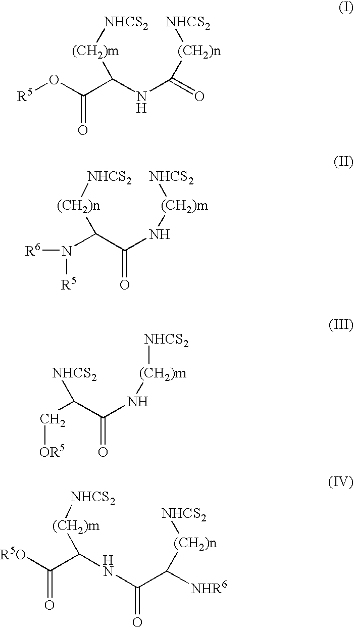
[R5]OC(C(NC(=O)[(CH2)n][NHCS2])[(CH2)m][NHCS2])=O.C(C(N[(CH2)m][NHCS2])=O)([(CH2)n][NHCS2])N([R5])[R6].C(C(N[(CH2)m][NHCS2])=O)([NHCS2])C[OR5].C(NC(=O)C([(CH2)n][NHCS2])[NHR6])([(CH2)m][NHCS2])C(=O)[R5O]
